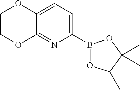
C1(B2OC(C)(C)C(C)(C)O2)=CC=C2C(=N1)OCCO2
